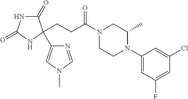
C1(=O)NC(=O)NC1(CCC(N1CCN(C2=CC(F)=CC(Cl)=C2)C(C)C1)=O)C1=CN(C)C=N1
